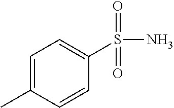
C1=C(C)C=CC(S(=O)(N)=O)=C1
